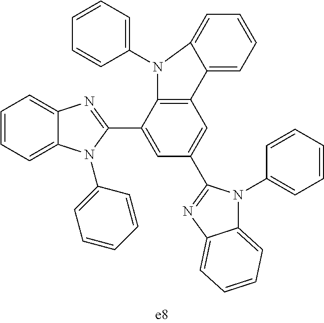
C1=CC=C2C(=C1)N=C(C1=CC(C3=NC4=CC=CC=C4N3C3=CC=CC=C3)=CC3=C1N(C1=CC=CC=C1)C1=CC=CC=C31)N2C1=CC=CC=C1
